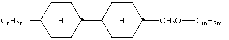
[CnH2n+1]C1CCC(C2CCC([CH2O][CmH2m+1])CC2)CC1.[H].[H]
